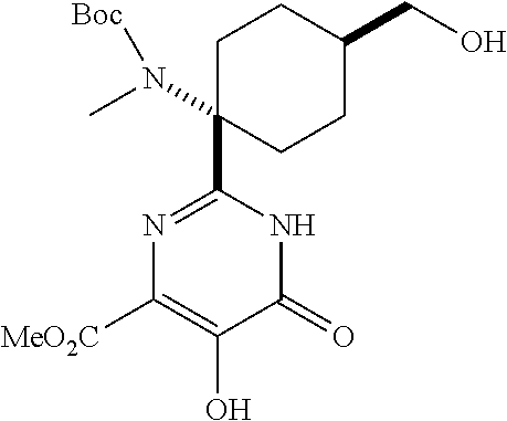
N1C(=O)C(O)=C([MeO2C])N=C1C1(N(C)[Boc])CCC(CO)CC1
